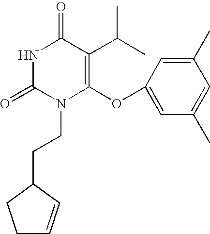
N1C(=O)N(CCC2C=CCC2)C(OC2=CC(C)=CC(C)=C2)=C(C(C)C)C1=O
